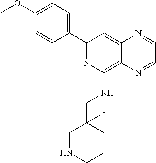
C1(OC)=CC=C(C2=NC(NCC3(F)CNCCC3)=C3C(=C2)N=CC=N3)C=C1
